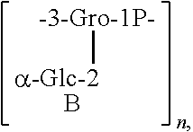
[-3-Gro-1P-][a-Glc-2].B
